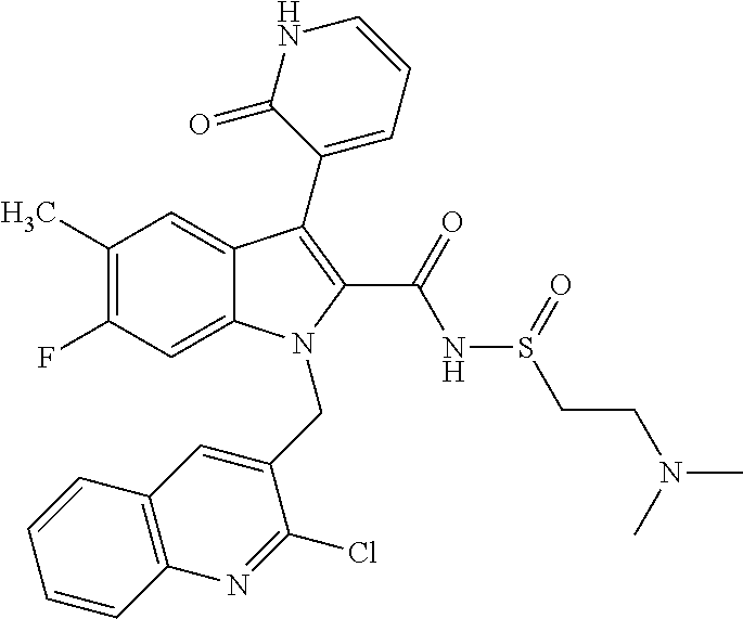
C12=CC(F)=C(C)C=C1C(C1=CC=CNC1=O)=C(C(=O)NS(CCN(C)C)=O)N2CC1=CC2=C(N=C1Cl)C=CC=C2
